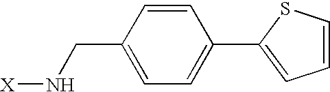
[X]NCC1=CC=C(C2=CC=CS2)C=C1
